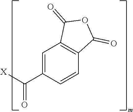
[X]C(C1=CC2=C(C=C1)C(=O)OC2=O)=O
